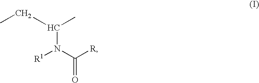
CCC(C)N(C([R])=O)[R1]
